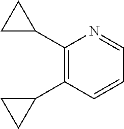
C1(C2CC2)=C(C2CC2)C=CC=N1
